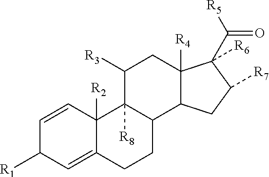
C1=CC2([R2])C(=CC1[R1])CCC1C2([R8])C([R3])CC2([R4])C1CC([R7])C2(C([R5])=O)[R6]
